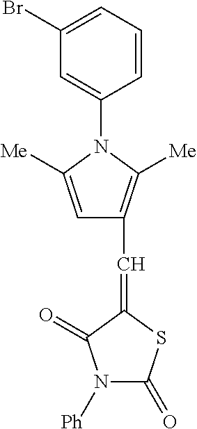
C1(Br)=CC=CC(N2C([Me])=CC(C=C3SC(=O)N([Ph])C3=O)=C2[Me])=C1
